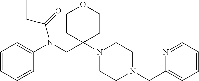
C1=CC=CC(N(CC2(N3CCN(CC4=CC=CC=N4)CC3)CCOCC2)C(=O)CC)=C1
